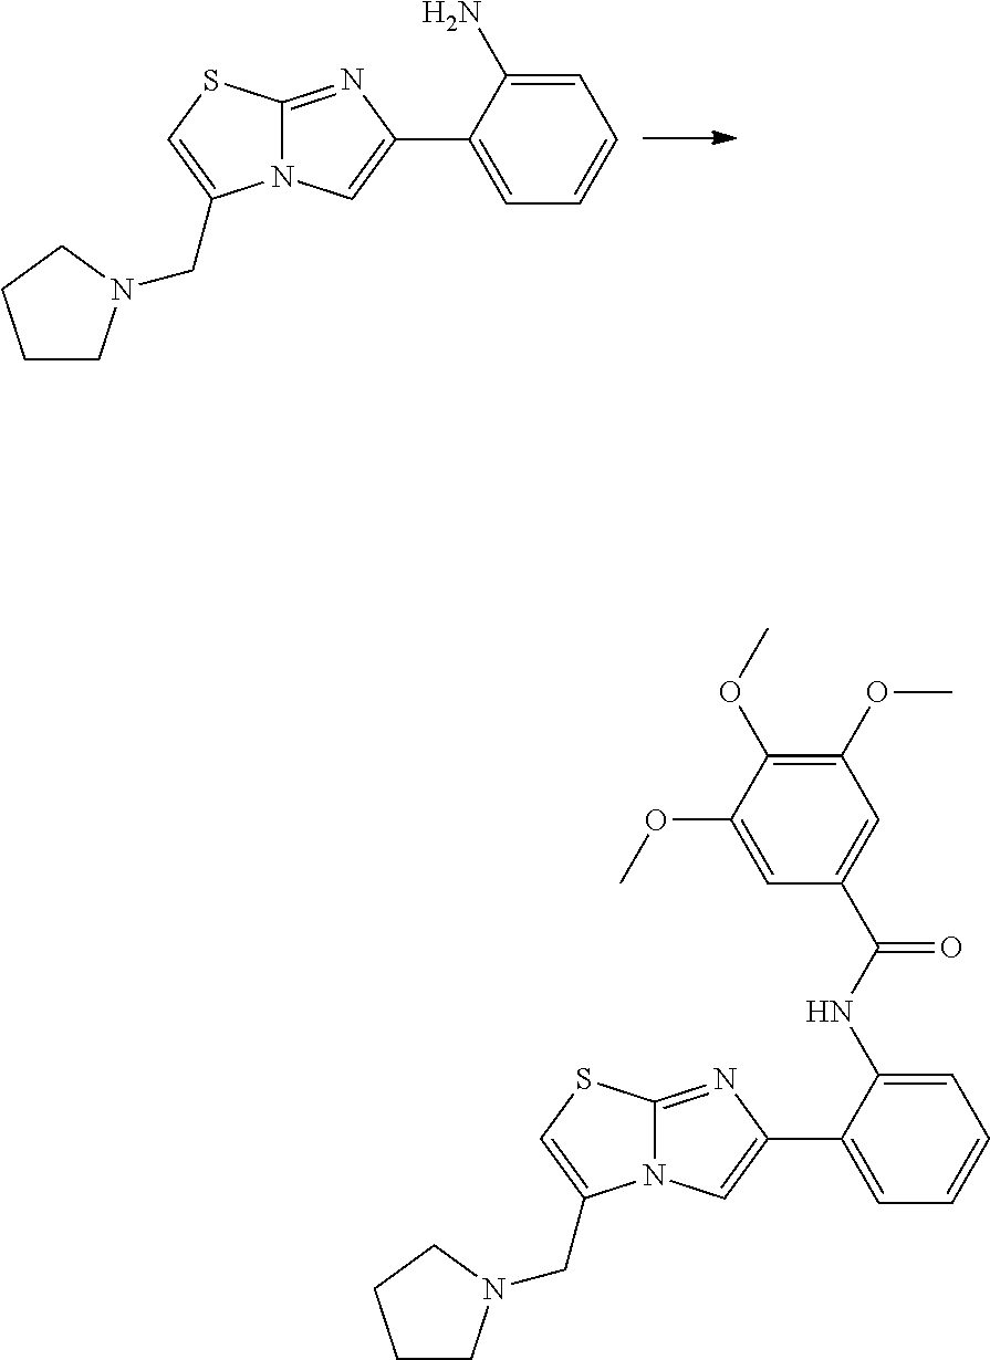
C1=C(N)C(C2=CN3C(=N2)SC=C3CN2CCCC2)=CC=C1.C1=C(NC(=O)C2=CC(OC)=C(OC)C(OC)=C2)C(C2=CN3C(=N2)SC=C3CN2CCCC2)=CC=C1
